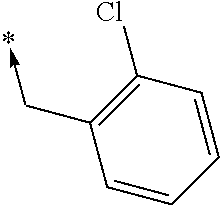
C1=CC=CC(Cl)=C1C->*
